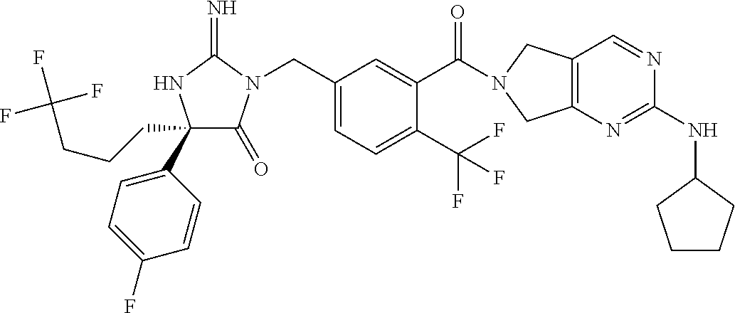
C1(CCCC(F)(F)F)(C2=CC=C(F)C=C2)C(=O)N(CC2=CC=C(C(F)(F)F)C(C(=O)N3CC4=C(C3)N=C(NC3CCCC3)N=C4)=C2)C(=N)N1
